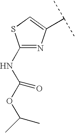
C1(NC(OC(C)C)=O)=NC(C(C)C)=CS1
